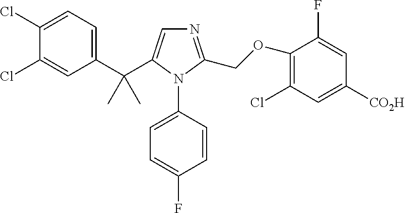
C1(C(C)(C)C2=CN=C(COC3=C(Cl)C=C([CO2H])C=C3F)N2C2=CC=C(F)C=C2)=CC=C(Cl)C(Cl)=C1
